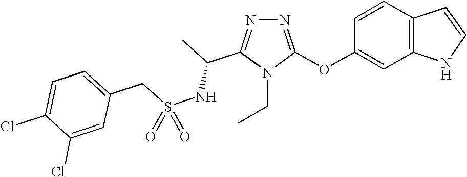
N1=C(OC2=CC3=C(C=C2)C=CN3)N(CC)C(C(C)NS(CC2=CC=C(Cl)C(Cl)=C2)(=O)=O)=N1
